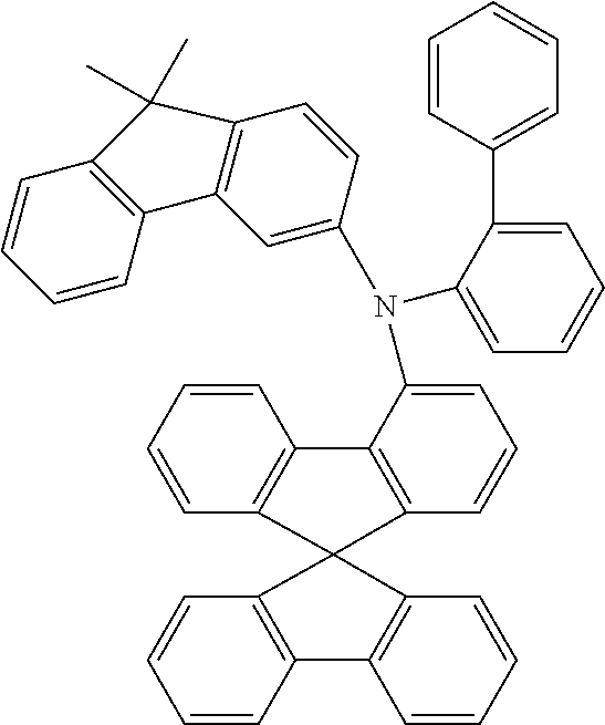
C1=CC2=C(C=C1)C1(C3=C2C=CC=C3)C2=C(C=CC=C2)C2=C1C=CC=C2N(C1=CC=CC=C1C1=CC=CC=C1)C1=CC2=C(C=C1)C(C)(C)C1=C2C=CC=C1
